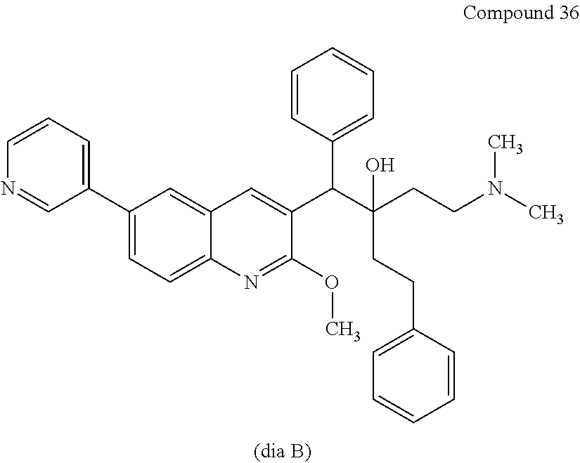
C1(C2=CC=CN=C2)=CC=C2C(=C1)C=C(C(C(CCN(C)C)(CCC1=CC=CC=C1)O)C1=CC=CC=C1)C(OC)=N2
